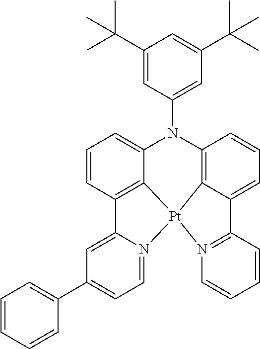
C12=N([Pt]34C5=C(C=CC=C15)N(C1=CC(C(C)(C)C)=CC(C(C)(C)C)=C1)C1=CC=CC(=C31)C1=CC(C3=CC=CC=C3)=CC=N14)C=CC=C2
